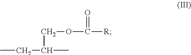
CCC(C)COC([R])=O
